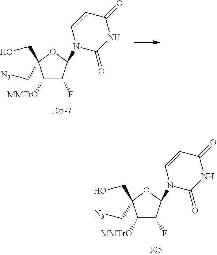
C(C1(C[N3])C([MMTrO])C(F)C(N2C(=O)NC(=O)C=C2)O1)O.C(C1(C[N3])C([MMTrO])C(F)C(N2C(=O)NC(=O)C=C2)O1)O
